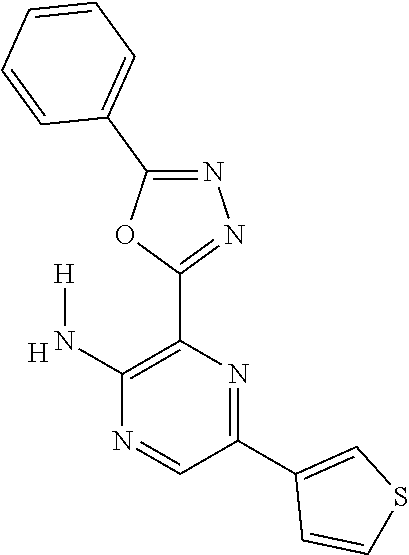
[H].C1(N[H])=C(C2=NN=C(C3=CC=CC=C3)O2)N=C(C2=CSC=C2)C=N1
